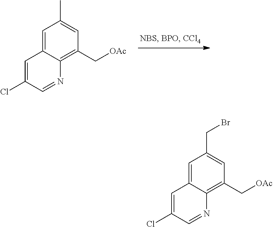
C1(C[OAc])=C2C(=CC(C)=C1)C=C(Cl)C=N2.C1(C[OAc])=C2C(=CC(CBr)=C1)C=C(Cl)C=N2
